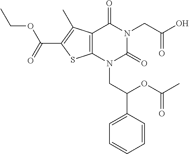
C12=C(N(CC(C3=CC=CC=C3)OC(C)=O)C(=O)N(CC(O)=O)C1=O)SC(C(=O)OCC)=C2C
